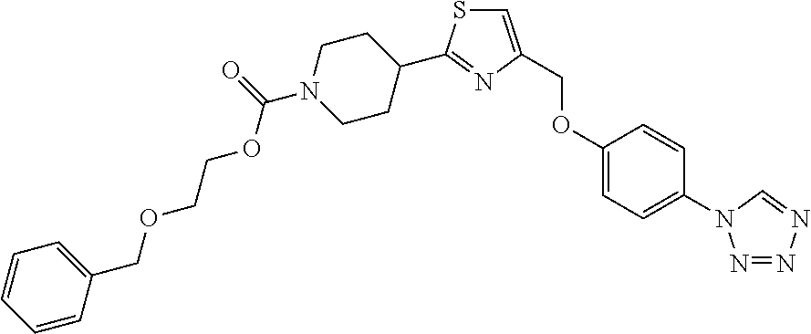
C1=C(COC2=CC=C(N3N=NN=C3)C=C2)N=C(C2CCN(C(=O)OCCOCC3=CC=CC=C3)CC2)S1
